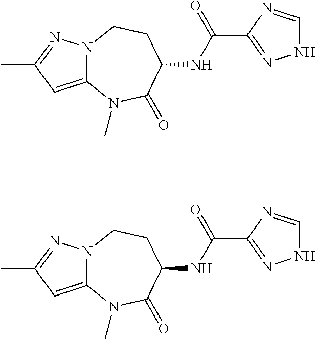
N12C(=CC(C)=N1)N(C)C(=O)C(NC(C1=NNC=N1)=O)CC2.N12C(=CC(C)=N1)N(C)C(=O)C(NC(C1=NNC=N1)=O)CC2
